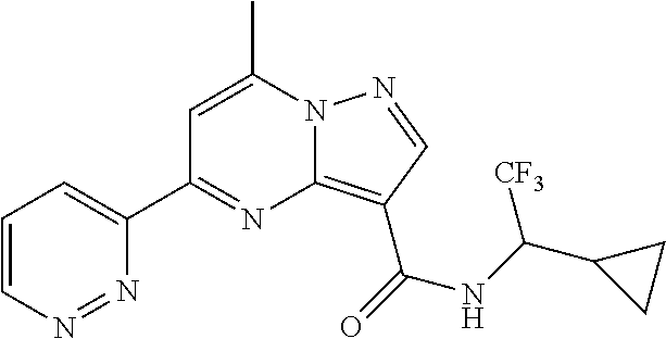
C1=C(C)N2C(=C(C(=O)NC(C3CC3)[CF3])C=N2)N=C1C1=CC=CN=N1
